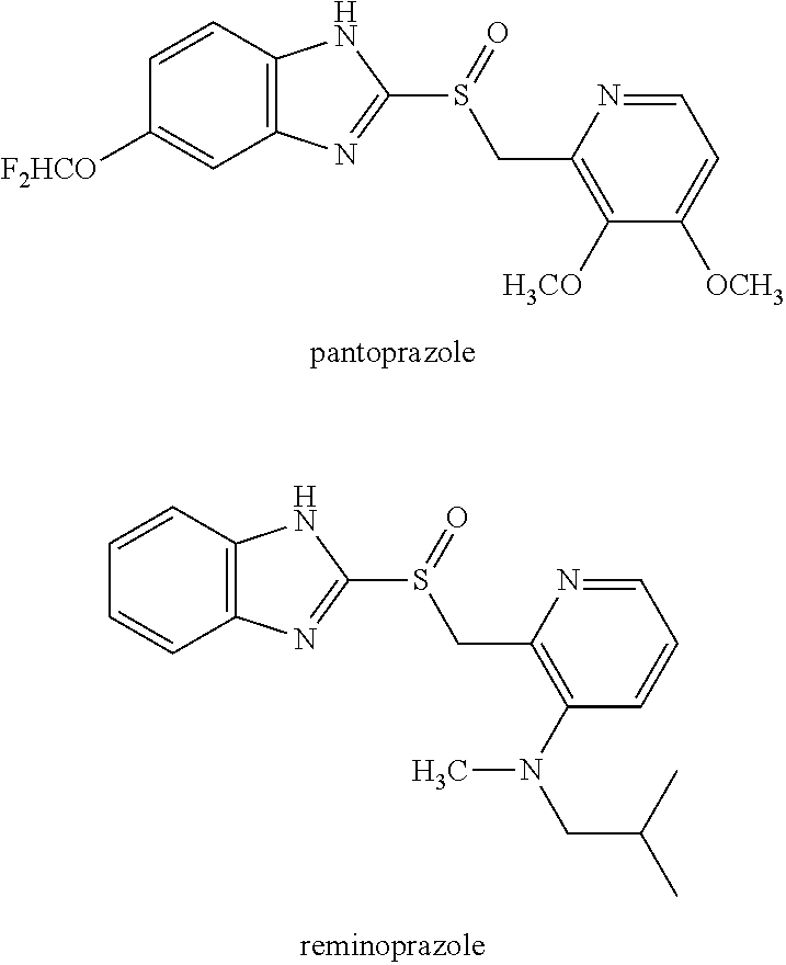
C12=C(C=CC=C1)NC(S(=O)CC1=C(N(CC(C)C)C)C=CC=N1)=N2.C12=C(C=CC([F2HCO])=C1)NC(S(=O)CC1=C([H3CO])C([OCH3])=CC=N1)=N2
